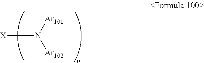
[X]N([Ar101])[Ar102]
